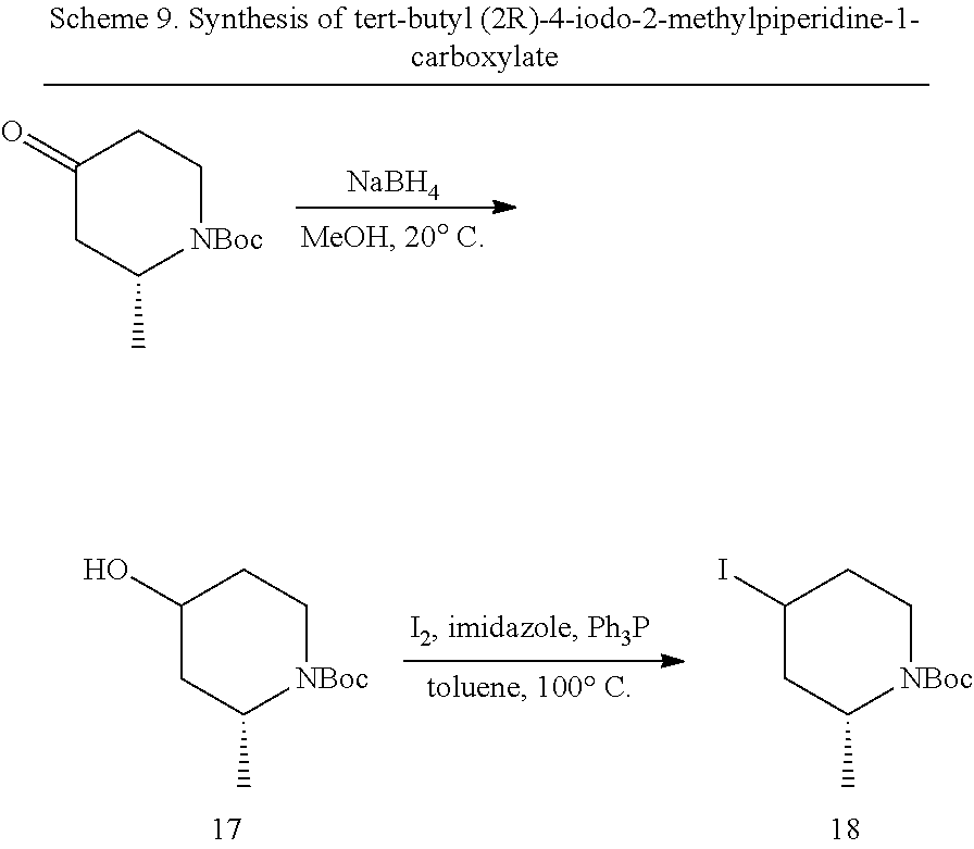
C1(O)CC(C)[NBoc]CC1.C1(I)CC(C)[NBoc]CC1.[NaBH4].C1(=O)CC(C)[NBoc]CC1
